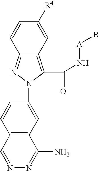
C12=C(C(N[A]B)=O)N(C3=CC4=C(C=C3)C=NN=C4N)N=C1C=CC([R4])=C2
